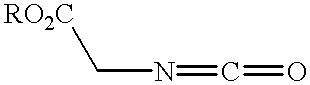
[RO2C]CN=C=O
